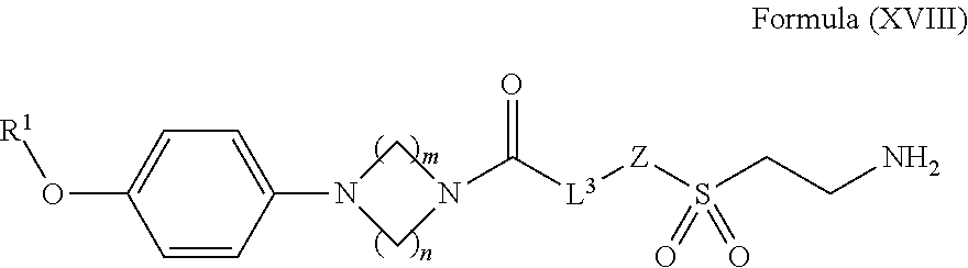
C1(N2CN(C([L3][Z]S(CCN)(=O)=O)=O)C2)=CC=C(O[R1])C=C1
